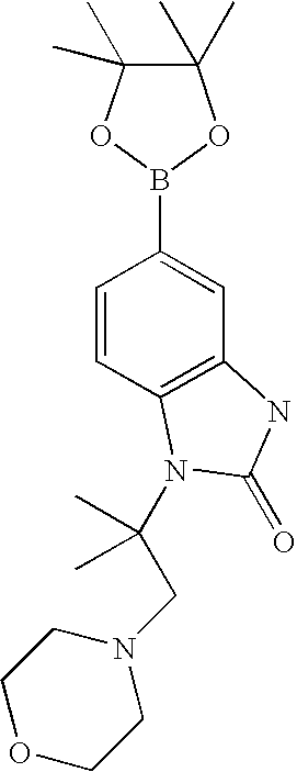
C1=CC2=C(C=C1B1OC(C)(C)C(C)(C)O1)NC(=O)N2C(C)(C)CN1CCOCC1
